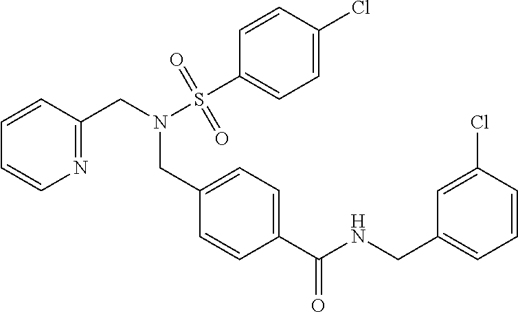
C1(C(NCC2=CC=CC(Cl)=C2)=O)=CC=C(CN(CC2=NC=CC=C2)S(C2=CC=C(Cl)C=C2)(=O)=O)C=C1
